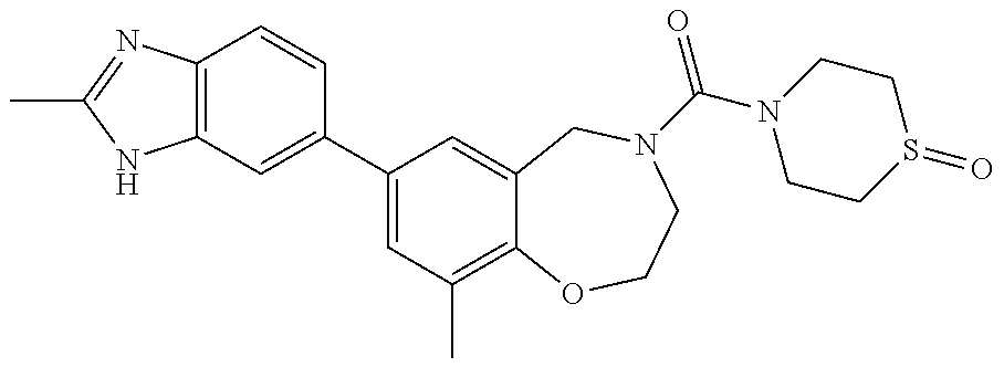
C12=C(N=C(C)N1)C=CC(C1=CC(C)=C3C(=C1)CN(C(=O)N1CCS(=O)CC1)CCO3)=C2
